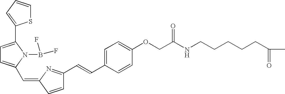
C1=C(C2=CC=CS2)N(B(F)F)C(C=C2N=C(C=CC3=CC=C(OCC(=O)NCCCCCC(=O)C)C=C3)C=C2)=C1
